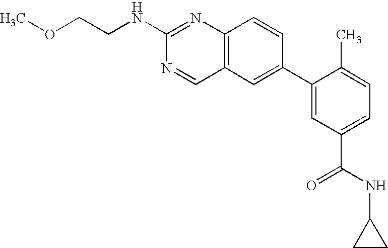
N(C1=NC2=C(C=N1)C=C(C1=CC(C(NC3CC3)=O)=CC=C1C)C=C2)CCOC
